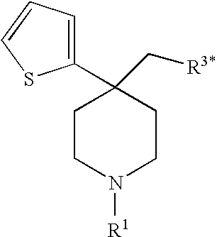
C1CN([R1])CCC1(C[R3*])C1=CC=CS1
